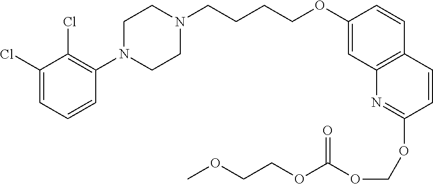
C1(Cl)=CC=CC(N2CCN(CCCCOC3=CC4=C(C=C3)C=CC(OCOC(OCCOC)=O)=N4)CC2)=C1Cl
